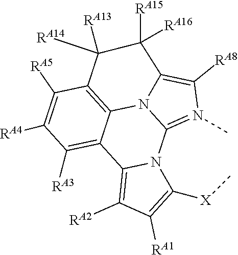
C12=N(C)C([RA8])=C3N1C1=C(C([RA5])=C([RA4])C([RA3])=C1C1=C([RA2])C([RA1])=C([X]C)N21)C([RA13])([RA14])C3([RA15])[RA16]
